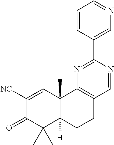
C1([NC])=CC2(C)C([H])(C(C)(C)C1=O)CCC1=C2N=C(C2=CN=CC=C2)N=C1
